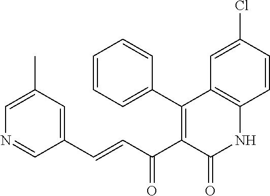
C1=CC=C(C2=C(C(C=CC3=CC(C)=CN=C3)=O)C(=O)NC3=C2C=C(Cl)C=C3)C=C1
